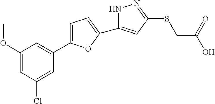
C1=C(C2=CC(OC)=CC(Cl)=C2)OC(C2=CC(SCC(O)=O)=NN2)=C1
